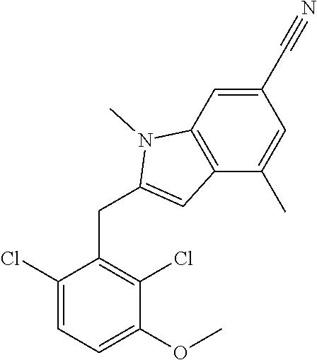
C1(C#N)=CC2=C(C(C)=C1)C=C(CC1=C(Cl)C(OC)=CC=C1Cl)N2C
